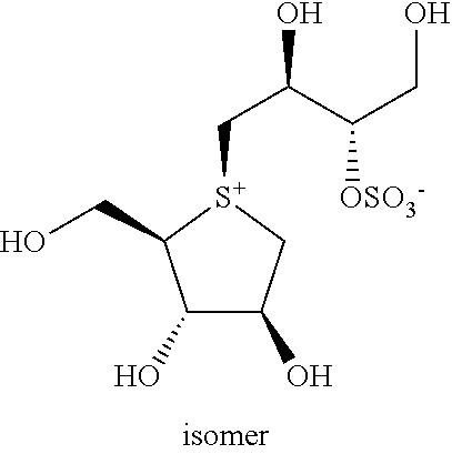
C1(O)C(O)C[S+](CC(O)C(CO)[OSO3-])C1CO
